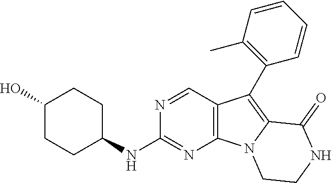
OC1CCC(NC2=NC3=C(C=N2)C(C2=C(C)C=CC=C2)=C2N3CCNC2=O)CC1
